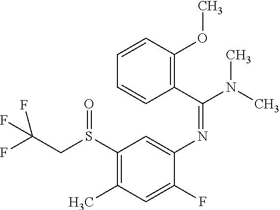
FC(CS(C1=C(C)C=C(F)C(N=C(C2=C(OC)C=CC=C2)N(C)C)=C1)=O)(F)F
